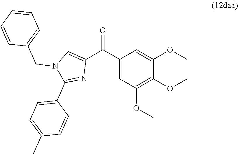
O(C)C1=C(OC)C(OC)=CC(C(=O)C2=CN(CC3=CC=CC=C3)C(C3=CC=C(C)C=C3)=N2)=C1
